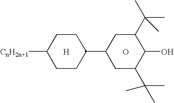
[H].O.C1C([CnH2n+1])CCC(C2CC(C(C)(C)C)C(O)C(C(C)(C)C)C2)C1
